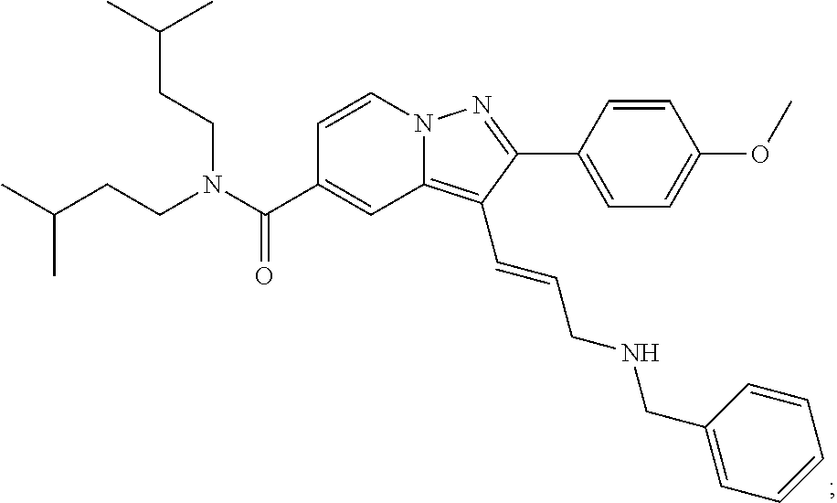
N12C(=C(C=CCNCC3=CC=CC=C3)C(C3=CC=C(OC)C=C3)=N1)C=C(C(N(CCC(C)C)CCC(C)C)=O)C=C2
